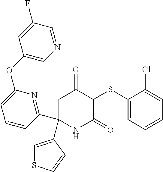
C1(SC2C(=O)CC(C3=NC(OC4=CN=CC(F)=C4)=CC=C3)(C3=CSC=C3)NC2=O)=CC=CC=C1Cl
